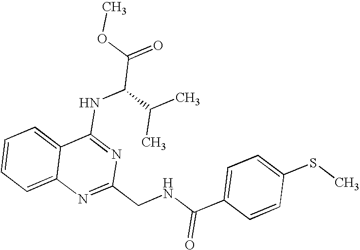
C12=CC=CC=C1N=C(CNC(C1=CC=C(SC)C=C1)=O)N=C2NC(C(=O)OC)C(C)C
